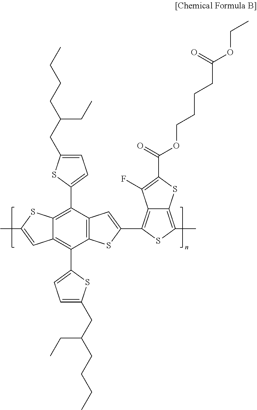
C12=C(C(C3=CC=C(CC(CC)CCCC)S3)=C3C(=C1C1=CC=C(CC(CC)CCCC)S1)C=C(C)S3)C=C(C1=C3C(=C(C)S1)SC(C(=O)OCCCCC(OCC)=O)=C3F)S2
